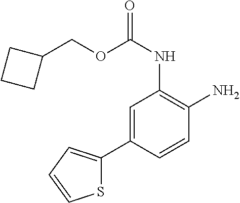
C1=C(C2=CC=CS2)C=CC(N)=C1NC(=O)OCC1CCC1
